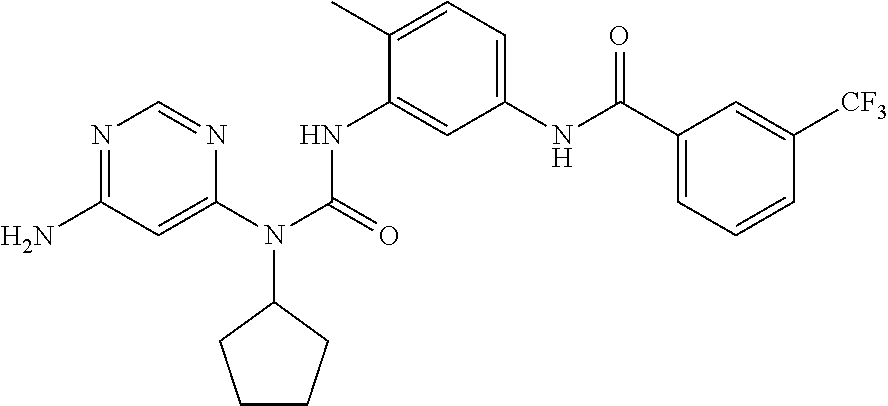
NC1=NC=NC(N(C(=O)NC2=CC(NC(C3=CC=CC([CF3])=C3)=O)=CC=C2C)C2CCCC2)=C1
